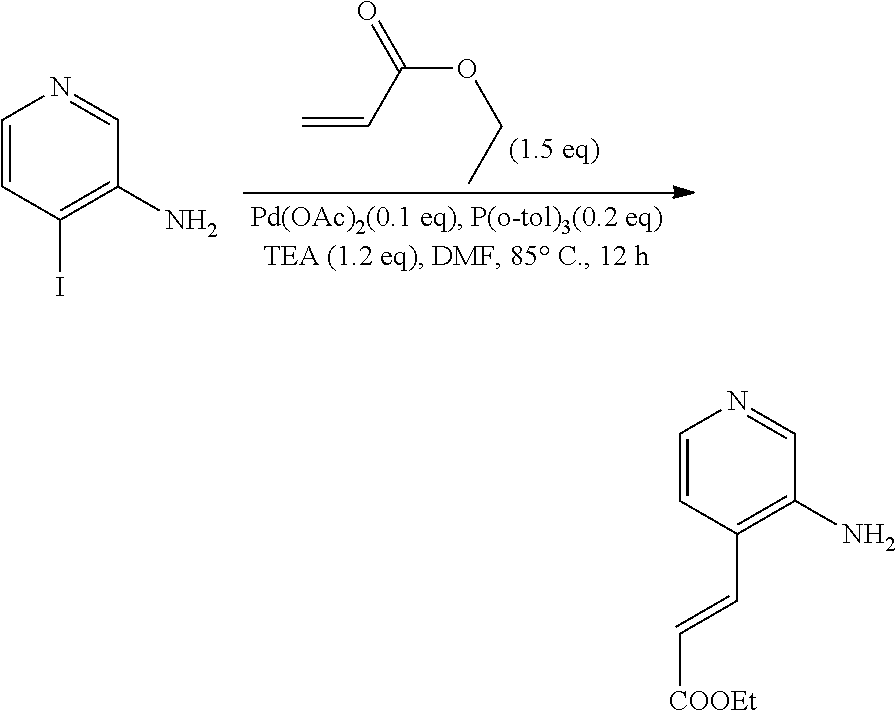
C=CC(OCC)=O.C1=CC(I)=C(N)C=N1.C1=CC(C=C[COOEt])=C(N)C=N1
